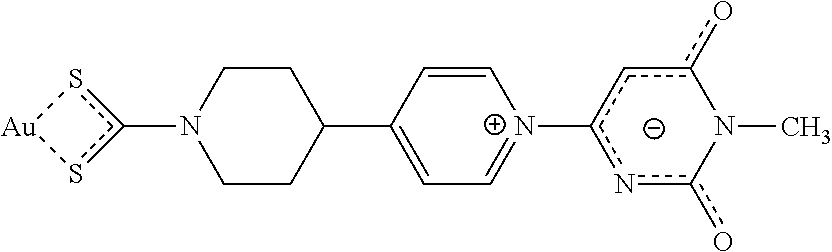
N1(c2s[Au]s2)CCC(C2=CC=[N+](c3nc(o)N(C)c(o)c3)C=C2)CC1
